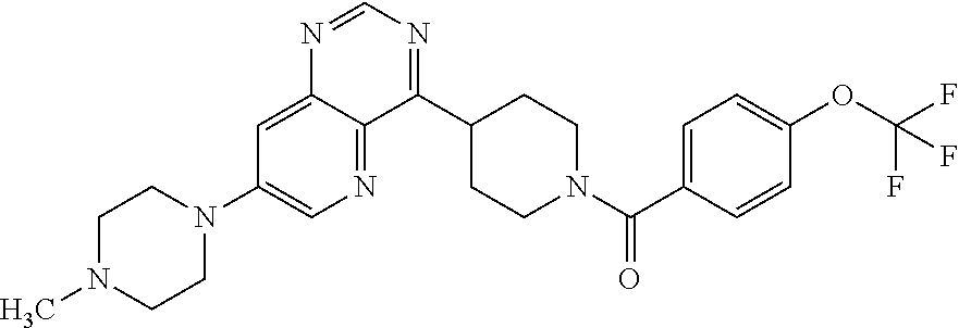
C1(N2CCN(C)CC2)=CN=C2C(=C1)N=CN=C2C1CCN(C(=O)C2=CC=C(OC(F)(F)F)C=C2)CC1
